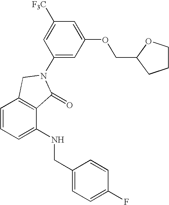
C1=CC=C(NCC2=CC=C(F)C=C2)C2=C1CN(C1=CC(OCC3CCCO3)=CC([F3C])=C1)C2=O
